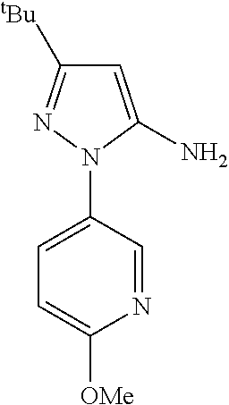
C1=C(N)N(C2=CC=C([OMe])N=C2)N=C1[tBu]
